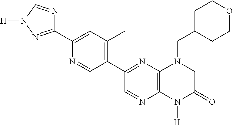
C1COCCC1CN1C2=C(N([H])C(=O)C1)N=CC(C1=C(C)C=C(C3=NN([H])C=N3)N=C1)=N2
